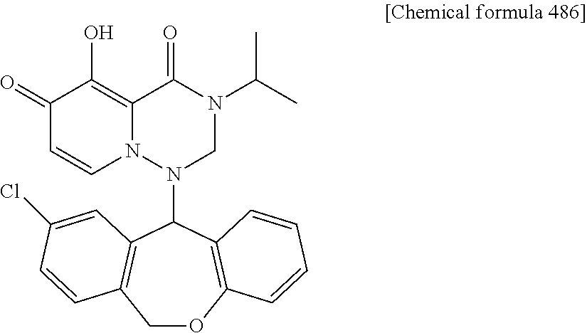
C1OC2=C(C(N3CN(C(C)C)C(=O)C4=C(O)C(=O)C=CN34)C3=C1C=CC(Cl)=C3)C=CC=C2
